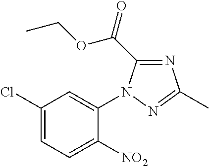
C1(Cl)=CC=C([NO2])C(N2C(C(=O)OCC)=NC(C)=N2)=C1
